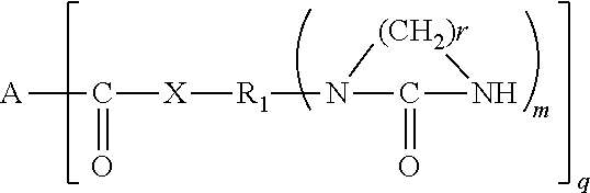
[R1](N1C(=O)N[(CH2)r]1)[X]C([A])=O
